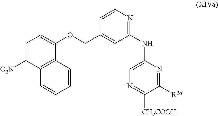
C1=CN=C(NC2=CN=C([CH2COOH])C([R2d])=N2)C=C1COC1=CC=C([O2N])C2=C1C=CC=C2
